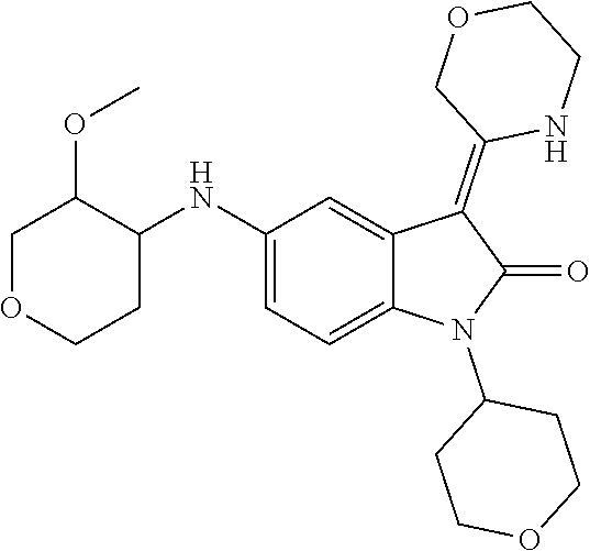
C1(NC2C(OC)COCC2)=CC=C2C(=C1)C(=C1NCCOC1)C(=O)N2C1CCOCC1
